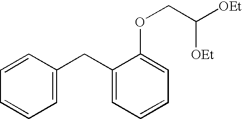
C1(CC2=CC=CC=C2)=CC=CC=C1OCC([OEt])[OEt]
